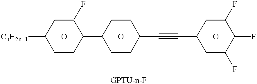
[CnH2n+1]C1CCC(C2CCC(C#CC3CC(F)C(F)C(F)C3)CC2)C(F)C1.O.O.O
